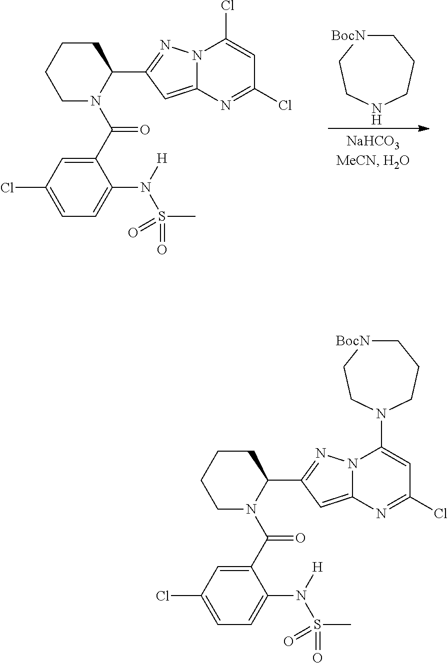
C1[BocN]CCNCC1.C1N(C(C2=CC(Cl)=CC=C2N([H])S(C)(=O)=O)=O)C(C2=NN3C(=C2)N=C(Cl)C=C3Cl)CCC1.C1N(C(C2=CC(Cl)=CC=C2N([H])S(C)(=O)=O)=O)C(C2=NN3C(=C2)N=C(Cl)C=C3N2CCC[BocN]CC2)CCC1
